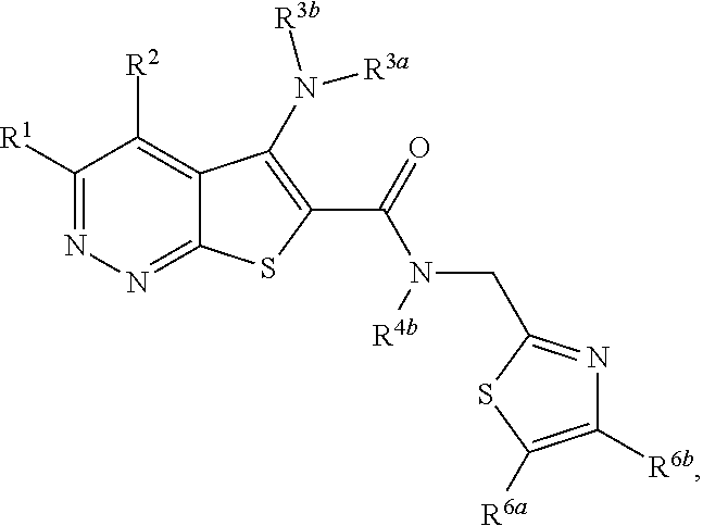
C1([R1])=NN=C2C(=C1[R2])C(N([R3a])[R3b])=C(C(=O)N(CC1=NC([R6b])=C([R6a])S1)[R4b])S2
